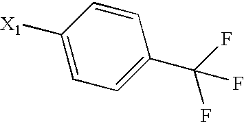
C1=C([X1])C=CC(C(F)(F)F)=C1
